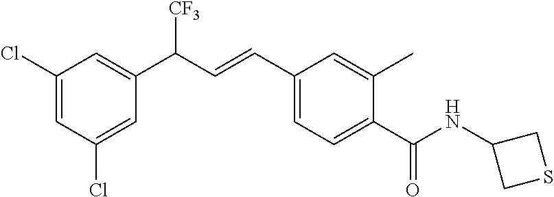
C1(Cl)=CC(Cl)=CC(C(C=CC2=CC=C(C(NC3CSC3)=O)C(C)=C2)[CF3])=C1
